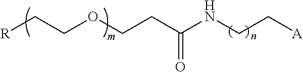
[R]CCOCCC(NCC[A])=O
